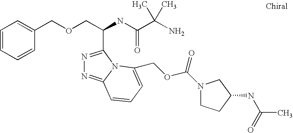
C(OCC(C1=NN=C2N1C(COC(N1CCC(NC(=O)C)C1)=O)=CC=C2)NC(=O)C(C)(N)C)C1=CC=CC=C1
